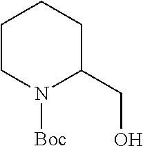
C1CN([Boc])C(CO)CC1
